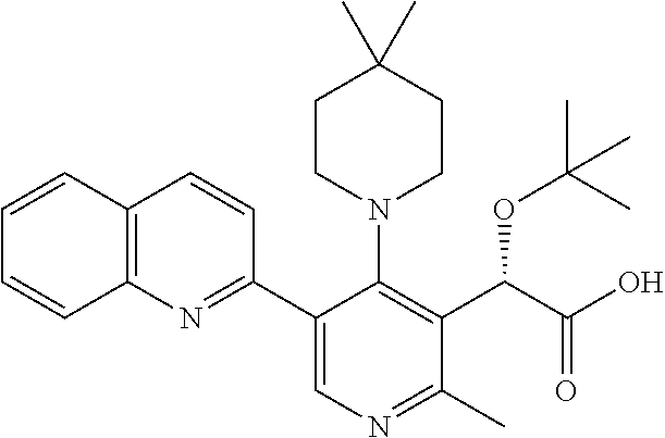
C12=C(N=C(C3=CN=C(C)C(C(OC(C)(C)C)C(=O)O)=C3N3CCC(C)(C)CC3)C=C1)C=CC=C2
